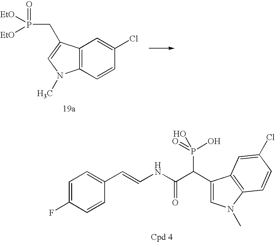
C12=C(C=CC(Cl)=C1)N(C)C=C2CP([EtO])([EtO])=O.C1=C(F)C=CC(C=CNC(C(C2=CN(C)C3=C2C=C(Cl)C=C3)P(=O)(O)O)=O)=C1
